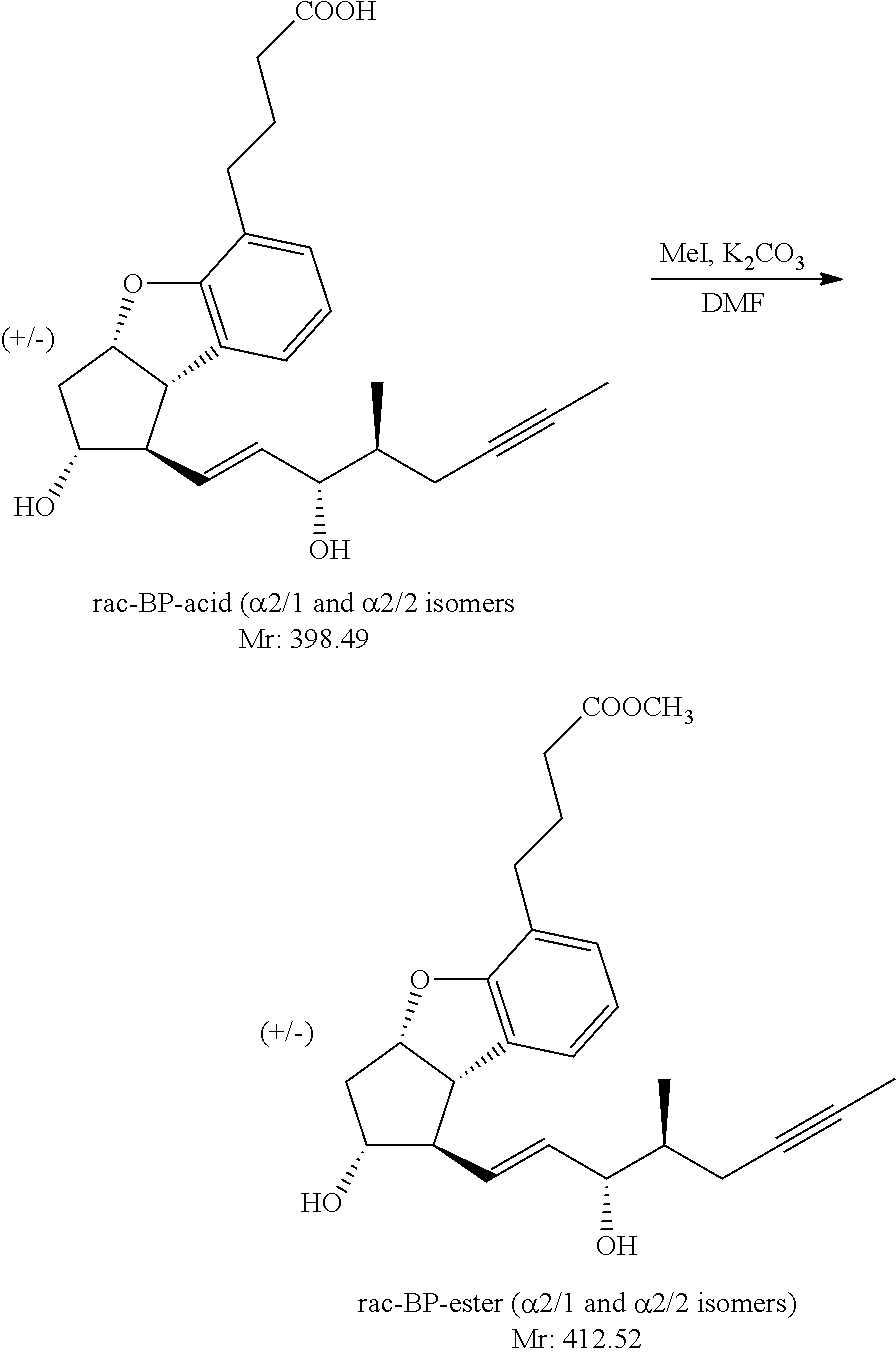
C1(O)C(C=CC(O)C(C)CC#CC)C2C(C1)OC1=C2C=CC=C1CCC[COOCH3].[DMF].C1(O)C(C=CC(O)C(C)CC#CC)C2C(C1)OC1=C2C=CC=C1CCC[COOH]
